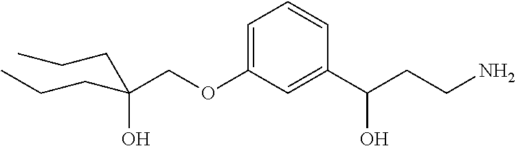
C(OC1=CC=CC(C(CCN)O)=C1)C(O)(CCC)CCC
